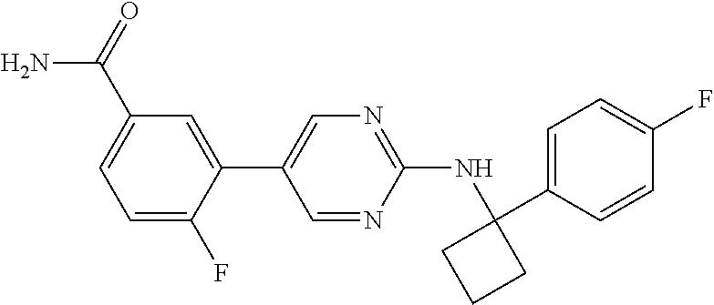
N(C1=NC=C(C2=CC(C(N)=O)=CC=C2F)C=N1)C1(C2=CC=C(F)C=C2)CCC1
